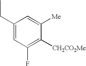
C1(CC)=CC(F)=C([CH2CO2Me])C([Me])=C1
